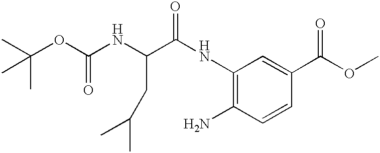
O=C(OC)C1=CC(NC(C(NC(OC(C)(C)C)=O)CC(C)C)=O)=C(N)C=C1
